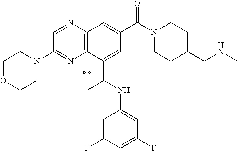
C12=C(N=CC(N3CCOCC3)=N1)C=C(C(N1CCC(CNC)CC1)=O)C=C2C(NC1=CC(F)=CC(F)=C1)C
